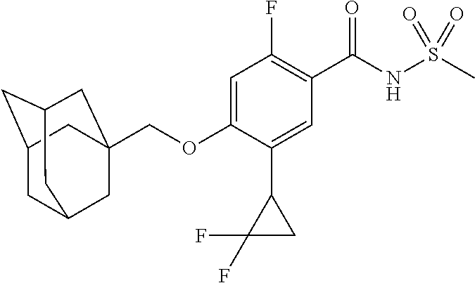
C1=C(OCC23CC4CC(CC(C2)C4)C3)C(C2C(F)(F)C2)=CC(C(NS(C)(=O)=O)=O)=C1F
